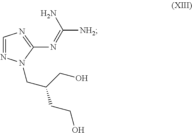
C1=NN(CC(CO)CCO)C(N=C([NH2])N)=N1
